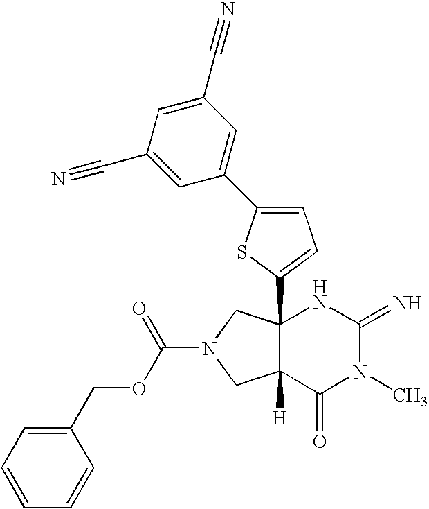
C12(C3=CC=C(C4=CC(C#N)=CC(C#N)=C4)S3)C([H])(C(=O)N(C)C(=N)N1)CN(C(OCC1=CC=CC=C1)=O)C2
